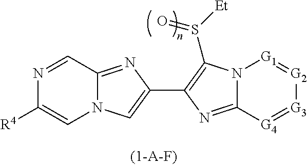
N12C(=NC(C3=CN4C(=N3)C=NC([R4])=C4)=C1S([Et])=O)[G4]=[G3][G2]=[G1]2
